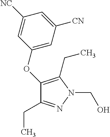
C1(OC2=CC([CN])=CC([NC])=C2)=C(CC)N(CO)N=C1CC
